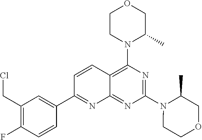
C1CN(C2=C3C(=NC(N4CCOCC4C)=N2)N=C(C2=CC(CCl)=C(F)C=C2)C=C3)C(C)CO1
